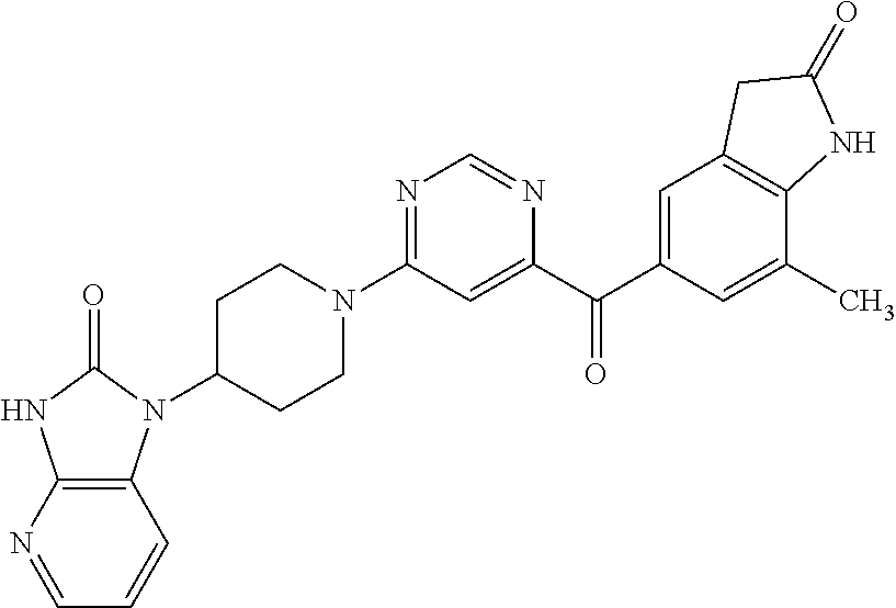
C1C(N2C3=C(NC2=O)N=CC=C3)CCN(C2=NC=NC(C(C3=CC4=C(C(C)=C3)NC(=O)C4)=O)=C2)C1
